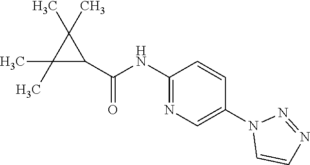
C1(NC(C2C(C)(C)C2(C)C)=O)=NC=C(N2C=CN=N2)C=C1
